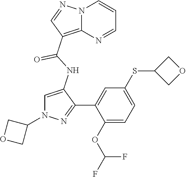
C1=C(NC(=O)C2=C3N(C=CC=N3)N=C2)C(C2=CC(SC3COC3)=CC=C2OC(F)F)=NN1C1COC1
